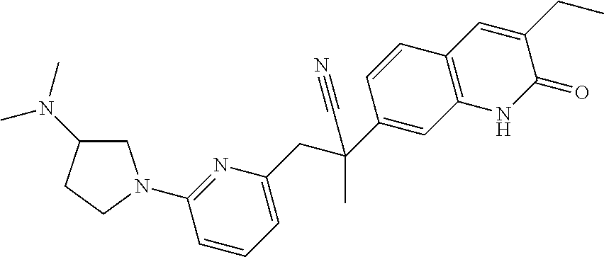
C1C(N(C)C)CCN1C1=NC(CC(C2=CC3=C(C=C2)C=C(CC)C(=O)N3)(C)C#N)=CC=C1
